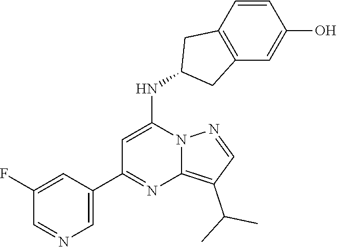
C1=C(NC2CC3=C(C2)C=CC(O)=C3)N2C(=C(C(C)C)C=N2)N=C1C1=CN=CC(F)=C1
